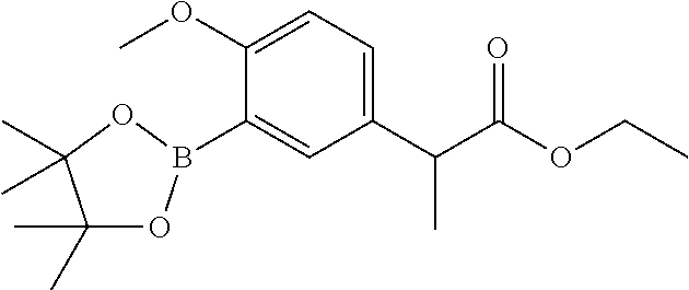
C1(OC)=CC=C(C(C(OCC)=O)C)C=C1B1OC(C)(C)C(C)(C)O1
